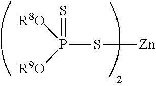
P(S[Zn])([R9O])([R8O])=S
